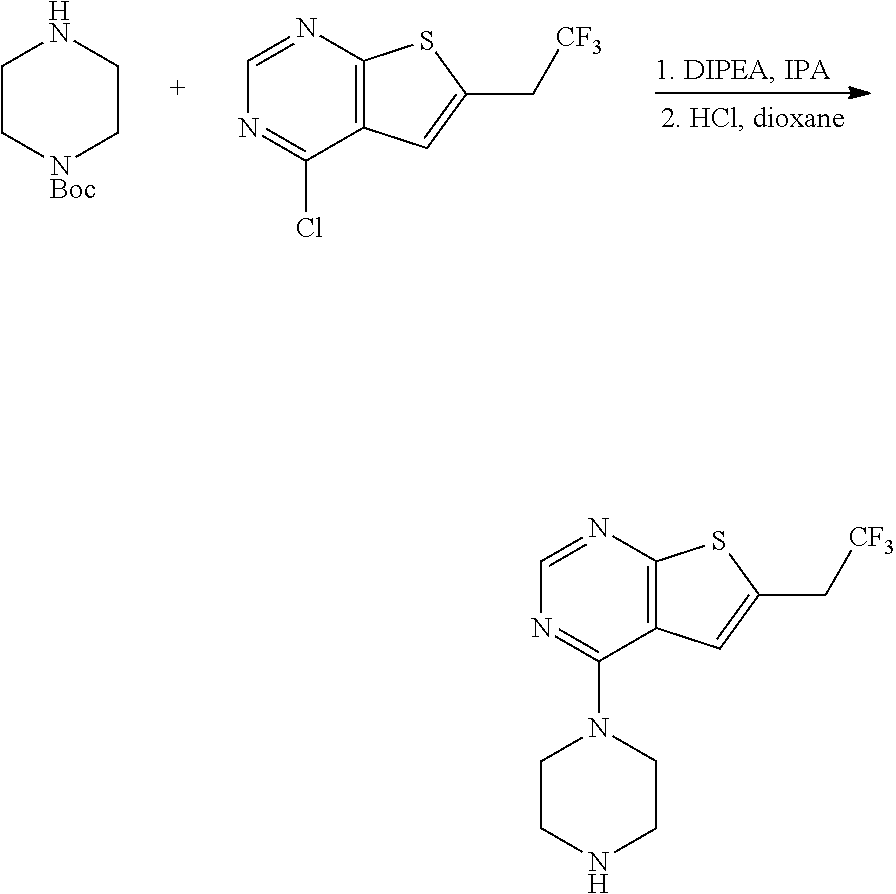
C1C[NBoc]CCN1.C12=C(N=CN=C1Cl)SC(C[CF3])=C2.C1CNCCN1C1=NC=NC2=C1C=C(C[CF3])S2
